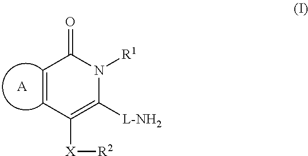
C1=CC([X][R2])=C([L-NH2])N([R1])C1=O.[A]
